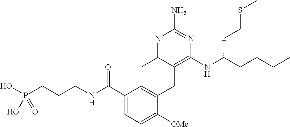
C1=C(C(NCCCP(O)(O)=O)=O)C=C(CC2=C(NC(CCCC)CCSC)N=C(N)N=C2C)C([OMe])=C1
